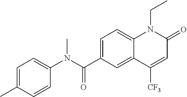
C1(N(C(C2=CC=C3C(=C2)C([CF3])=CC(=O)N3CC)=O)C)=CC=C(C)C=C1
